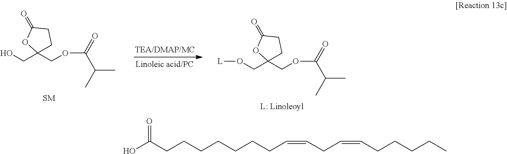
O(CC1(COC(C(C)C)=O)CCC(=O)O1)[L].OC(CCCCCCCC=CCC=CCCCCC)=O.OCC1(COC(C(C)C)=O)CCC(=O)O1
